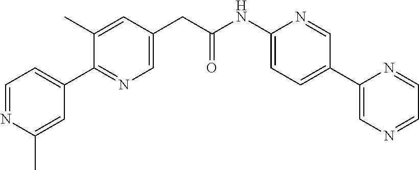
C1=NC(C)=CC(C2=NC=C(CC(=O)NC3=CC=C(C4=CN=CC=N4)C=N3)C=C2C)=C1
